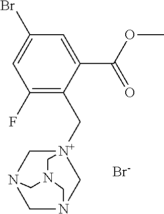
C1(C(OC)=O)=CC(Br)=CC(F)=C1C[N+]12CN3CN(C1)CN(C3)C2.[Br-]
